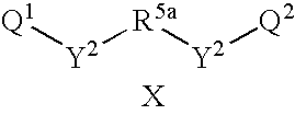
[Q1][Y2][R5a][Y2][Q2].[X]
